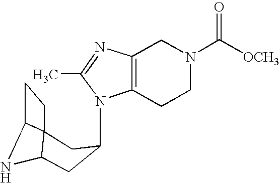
N1(C2CC3NC4C3(CC4)C2)C2=C(N=C1C)CN(C([OCH3])=O)CC2
